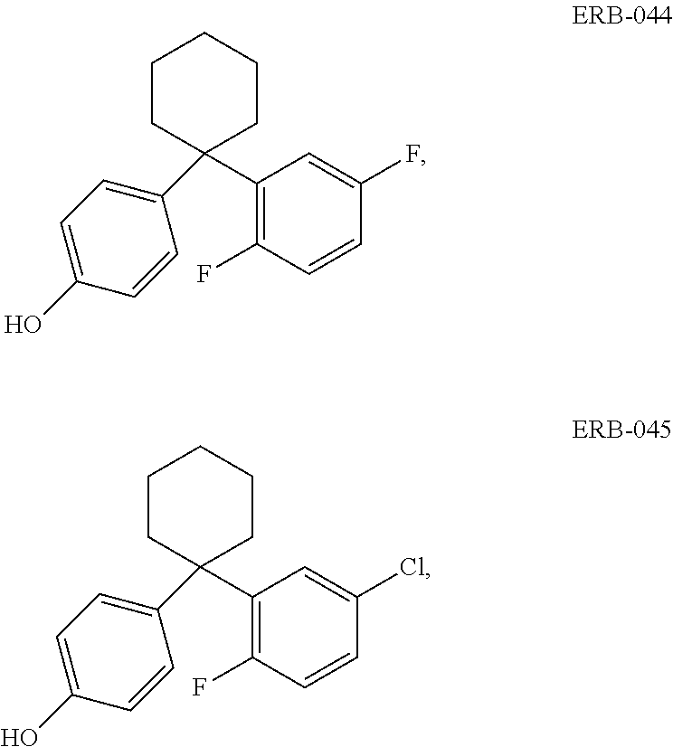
C1CC(C2=CC=C(O)C=C2)(C2=C(F)C=CC(F)=C2)CCC1.C1CC(C2=CC=C(O)C=C2)(C2=C(F)C=CC(Cl)=C2)CCC1
